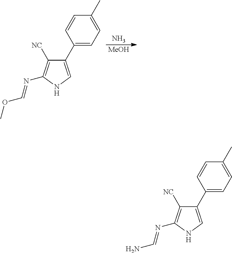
N.[MeOH].C1(C2=CC=C(C)C=C2)=CNC(N=COC)=C1[NC].C1(C2=CC=C(C)C=C2)=CNC(N=CN)=C1[NC]
